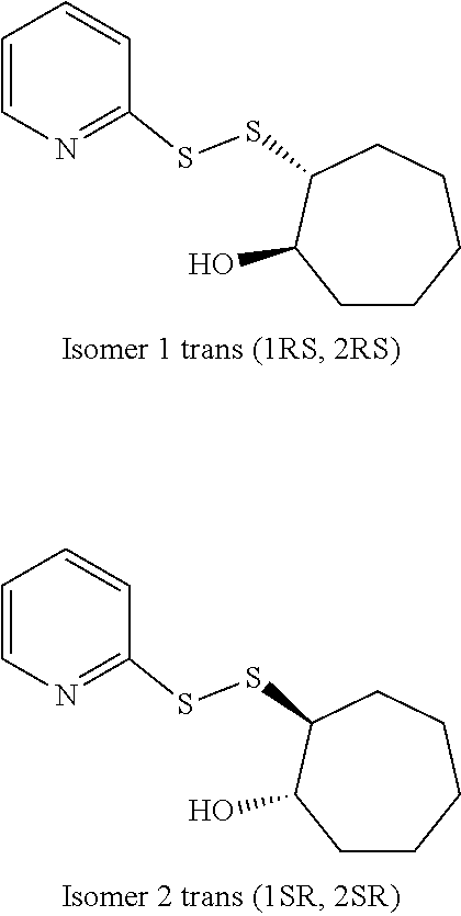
C1CCCCC(SSC2=NC=CC=C2)C1O.C1CCCCC(SSC2=NC=CC=C2)C1O
